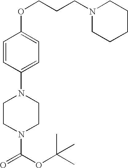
C1=CC(N2CCN(C(OC(C)(C)C)=O)CC2)=CC=C1OCCCN1CCCCC1
